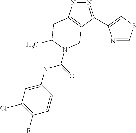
N1N=C(C2=CSC=N2)C2=C1CC(C)N(C(=O)NC1=CC(Cl)=C(F)C=C1)C2
